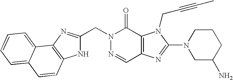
N1=CC2=C(C(=O)N1CC1=NC3=C(N1)C=CC1=CC=CC=C31)N(CC#CC)C(N1CC(N)CCC1)=N2
